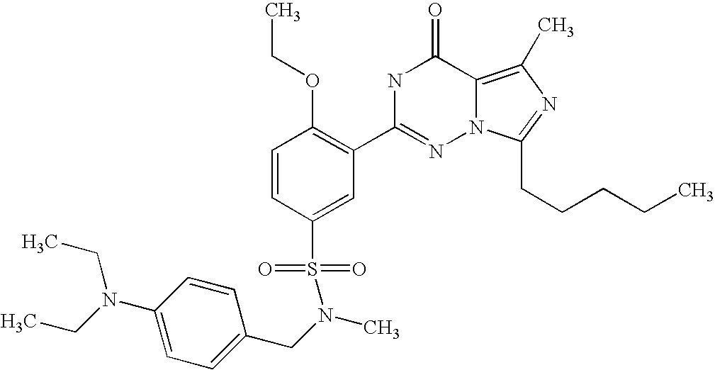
C1=CC(S(=O)(=O)N(CC2=CC=C(N(CC)CC)C=C2)C)=CC(C2=NN3C(=C(C)N=C3CCCCC)C(=O)N2)=C1OCC
